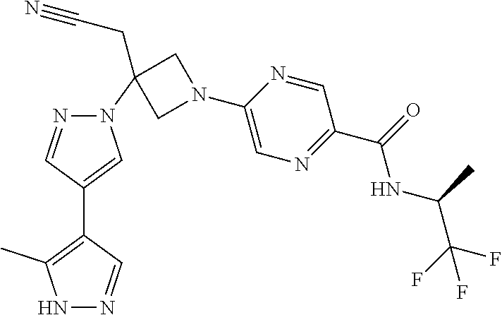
N1(C2(CC#N)CN(C3=CN=C(C(=O)NC(C(F)(F)F)C)C=N3)C2)N=CC(C2=C(C)NN=C2)=C1
